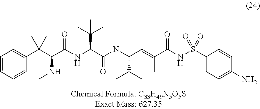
C1=CC=CC(C(C(C(NC(C(N(C(C=C(C(NS(C2=CC=C(N)C=C2)(=O)=O)=O)C)C(C)C)C)=O)C(C)(C)C)=O)NC)(C)C)=C1
